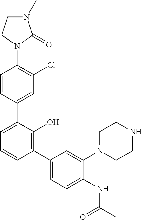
C1(N2C(=O)N(C)CC2)=C(Cl)C=C(C2=CC=CC(C3=CC=C(NC(=O)C)C(N4CCNCC4)=C3)=C2O)C=C1
